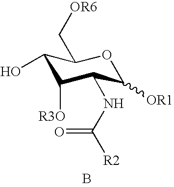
C1(O)C([R3O])C(NC([R2])=O)C([OR1])OC1C[OR6].B
